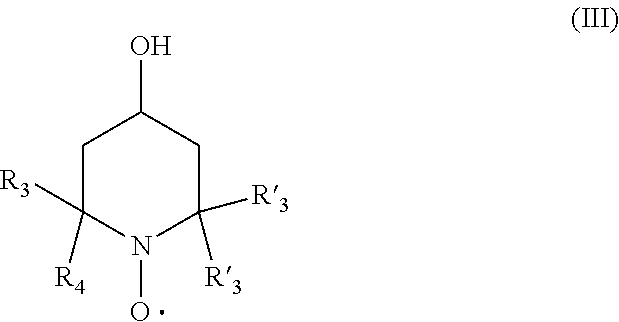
C1C([R3])([R4])N(O)C([R3])([R3])CC1O
